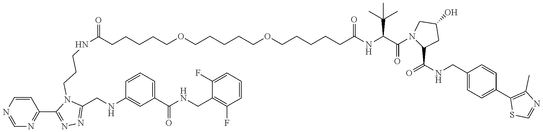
C(CCCCOCCCCCOCCCCCC(NC(C(N1C(C(=O)NCC2=CC=C(C3=C(C)N=CS3)C=C2)CC(O)C1)=O)C(C)(C)C)=O)C(NCCCN1C(CNC2=CC(C(NCC3=C(F)C=CC=C3F)=O)=CC=C2)=NN=C1C1=NC=NC=C1)=O
